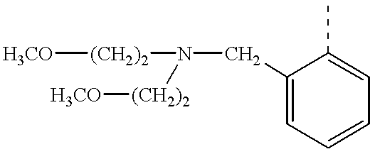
[H3CO][(CH2)2]N(CC1=CC=CC=C1C)[(CH2)2][H3CO]
